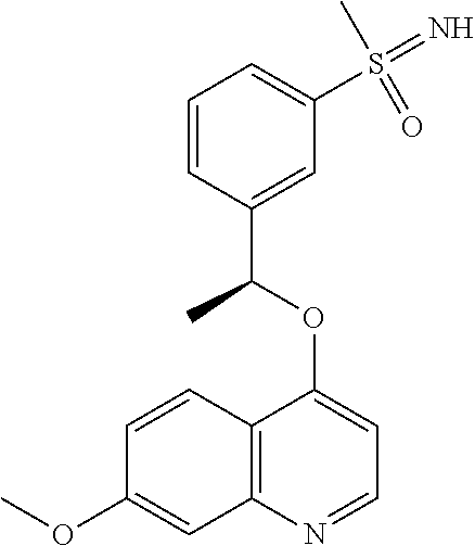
C12=C(N=CC=C1OC(C1=CC(S(=N)(C)=O)=CC=C1)C)C=C(OC)C=C2
